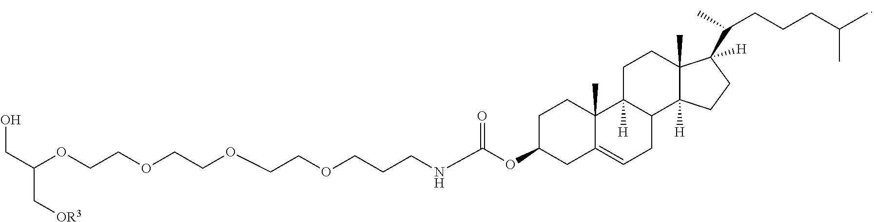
O(CCOCCCNC(OC1CC2=CCC3C([H])(C2(C)CC1)CCC1(C)C3([H])CCC1(C(CCCC(C)C)C)[H])=O)CCOCCOC(CO)C[OR3]
